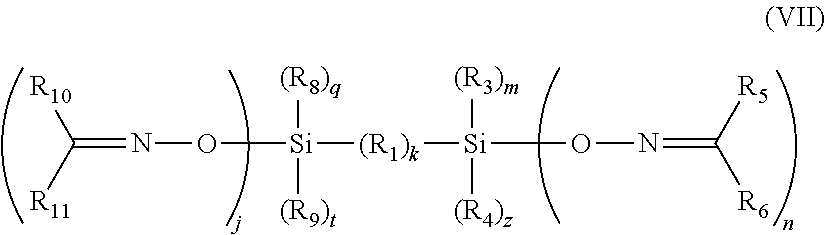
C(=NO[Si]([(R8)q])([(R9)t])[(R1)k][Si]([(R3)m])([(R4)z])ON=C([R6])[R5])([R11])[R10]
